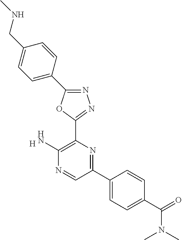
[H].C1(N)=C(C2=NN=C(C3=CC=C(CNC)C=C3)O2)N=C(C2=CC=C(C(N(C)C)=O)C=C2)C=N1
